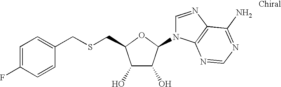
C1(O)C(O)C(N2C=NC3=C2N=CN=C3N)OC1CSCC1=CC=C(F)C=C1
